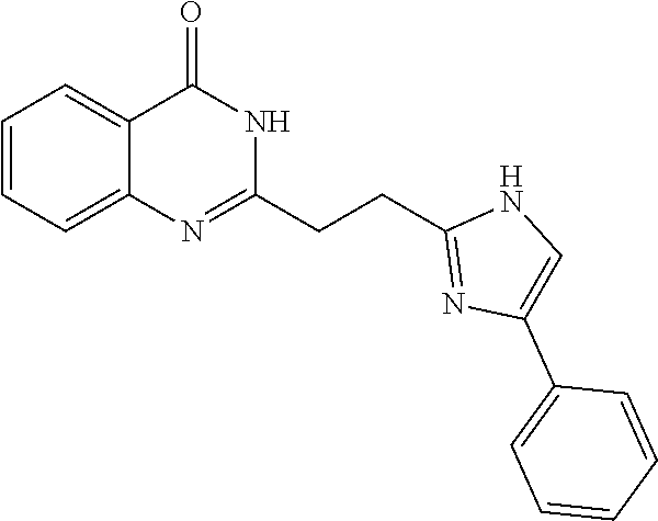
C1=CC=C2C(=C1)C(=O)NC(CCC1=NC(C3=CC=CC=C3)=CN1)=N2
